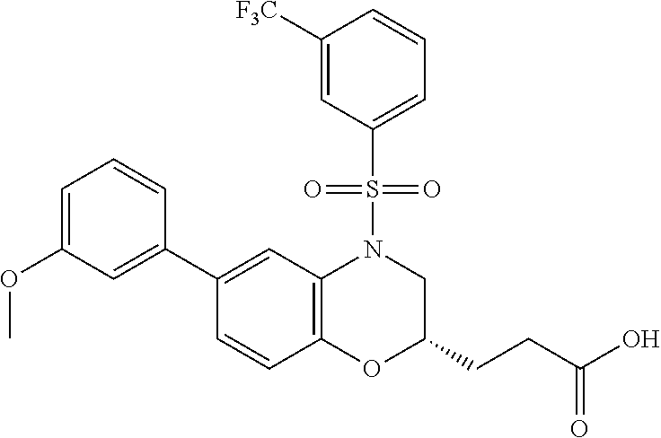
C1(C2=CC(OC)=CC=C2)=CC2=C(C=C1)OC(CCC(O)=O)CN2S(=O)(=O)C1=CC=CC([F3C])=C1
